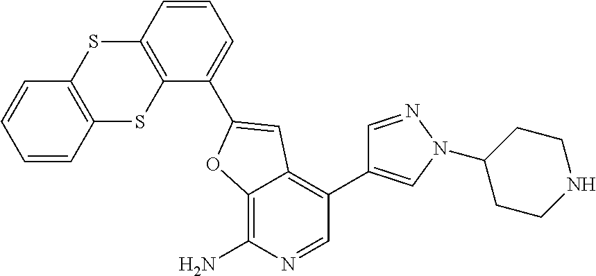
C12=C(C=CC=C1C1=CC3=C(C4=CN(C5CCNCC5)N=C4)C=NC(N)=C3O1)SC1=C(S2)C=CC=C1
